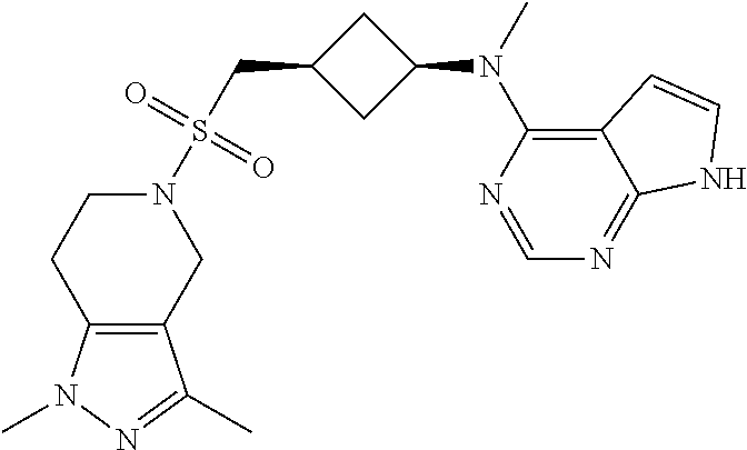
N1=CN=C2C(=C1N(C)C1CC(CS(=O)(=O)N3CCC4=C(C3)C(C)=NN4C)C1)C=CN2
